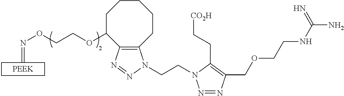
C=NOCCOC1CCCCCC2=C1N=NN2CCN1N=NC(COCCNC(=N)N)=C1CC[CO2H]
